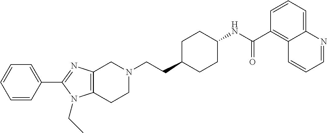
C1(C2=CC=CC=C2)=NC2=C(N1CC)CCN(CCC1CCC(NC(C3=C4C(=CC=C3)N=CC=C4)=O)CC1)C2
